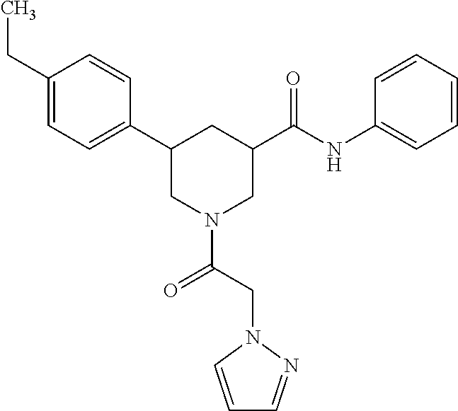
C1(CC)=CC=C(C2CN(C(CN3N=CC=C3)=O)CC(C(NC3=CC=CC=C3)=O)C2)C=C1
